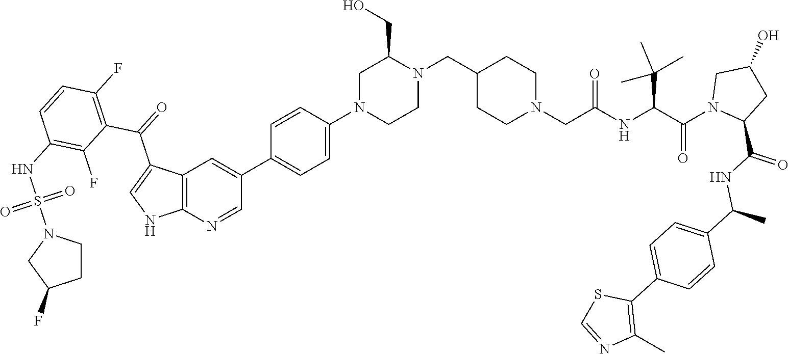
C12=C(N=CC(C3=CC=C(N4CCN(CC5CCN(CC(NC(C(N6C(C(NC(C7=CC=C(C8=C(C)N=CS8)C=C7)C)=O)CC(O)C6)=O)C(C)(C)C)=O)CC5)C(CO)C4)C=C3)=C1)NC=C2C(=O)C1=C(F)C=CC(NS(N2CC(F)CC2)(=O)=O)=C1F
